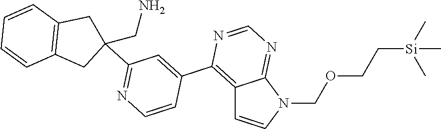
N1(COCC[Si](C)(C)C)C2=NC=NC(C3=CC(C4(CN)CC5=C(C4)C=CC=C5)=NC=C3)=C2C=C1
